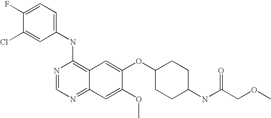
C1(NC2=C3C(=NC=N2)C=C(OC)C(OC2CCC(NC(COC)=O)CC2)=C3)=CC=C(F)C(Cl)=C1
